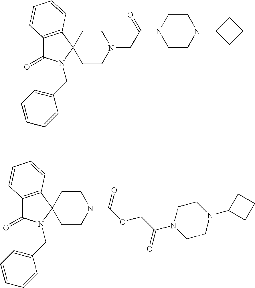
C12=C(C3(CCN(CC(=O)N4CCN(C5CCC5)CC4)CC3)N(CC3=CC=CC=C3)C1=O)C=CC=C2.C12=C(C3(CCN(C(=O)OCC(N4CCN(C5CCC5)CC4)=O)CC3)N(CC3=CC=CC=C3)C1=O)C=CC=C2
